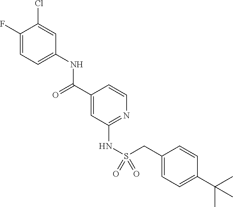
C1(F)=CC=C(NC(C2=CC(NS(=O)(=O)CC3=CC=C(C(C)(C)C)C=C3)=NC=C2)=O)C=C1Cl
